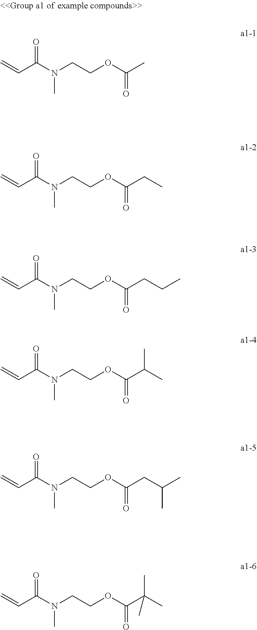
C=CC(N(CCOC(=O)C)C)=O.C=CC(N(CCOC(=O)CC)C)=O.C=CC(N(CCOC(=O)CCC)C)=O.C=CC(N(CCOC(=O)C(C)C)C)=O.C=CC(N(CCOC(=O)CC(C)C)C)=O.C=CC(N(CCOC(=O)C(C)(C)C)C)=O
